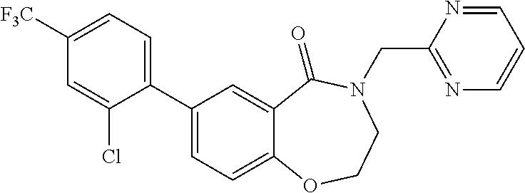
C1([F3C])=CC=C(C2=CC=C3C(=C2)C(=O)N(CC2=NC=CC=N2)CCO3)C(Cl)=C1
